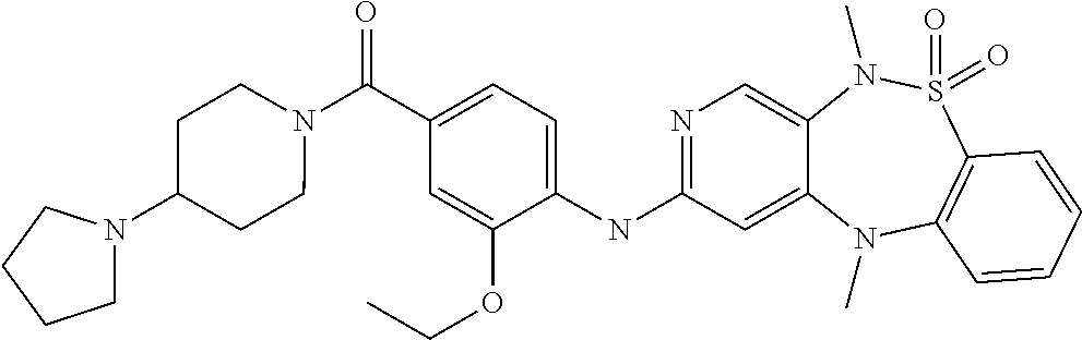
C1(NC2=NC=C3C(=C2)N(C)C2=C(S(=O)(=O)N3C)C=CC=C2)=CC=C(C(N2CCC(N3CCCC3)CC2)=O)C=C1OCC
